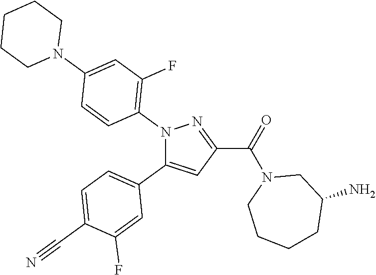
C1=C(C#N)C(F)=CC(C2=CC(C(=O)N3CCCCC(N)C3)=NN2C2=C(F)C=C(N3CCCCC3)C=C2)=C1
